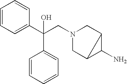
C1=CC=C(C(CN2CC3C(N)C3C2)(C2=CC=CC=C2)O)C=C1
